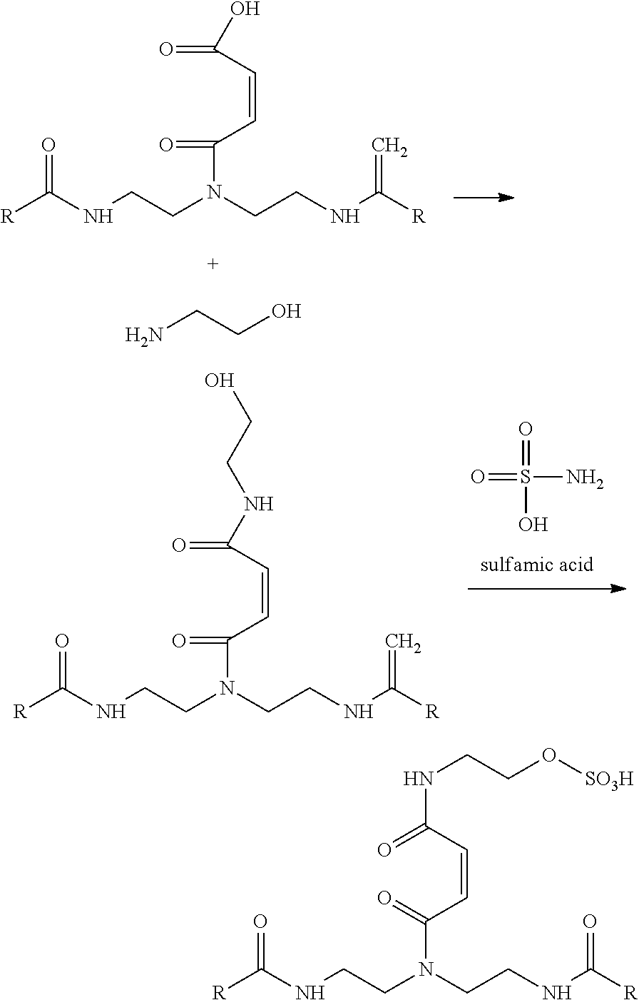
[R]C(NCCN(CCNC([R])=C)C(=O)C=CC(O)=O)=O.NCCO.[R]C(NCCN(CCNC([R])=C)C(=O)C=CC(NCCO)=O)=O.O=S(=O)(N)O.[R]C(NCCN(CCNC([R])=O)C(C=CC(NCCO[SO3H])=O)=O)=O
